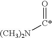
O=[C*][(CH3)2N]
